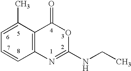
C1=C(C)C2=C(C=C1)N=C(NCC)OC2=O
